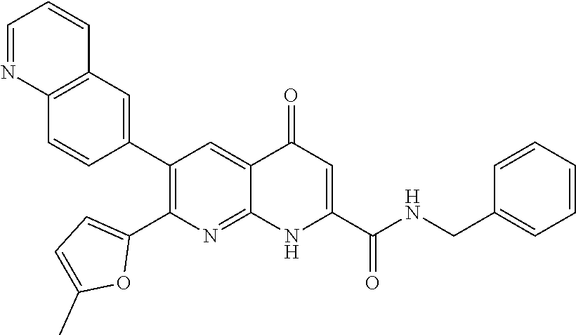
C12=C(C=C(C3=C(C4=CC=C(C)O4)N=C4C(=C3)C(=O)C=C(C(NCC3=CC=CC=C3)=O)N4)C=C1)C=CC=N2
